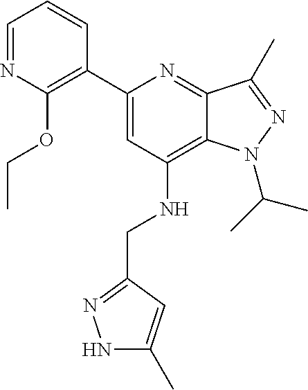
C1=NC(OCC)=C(C2=CC(NCC3=NNC(C)=C3)=C3C(=N2)C(C)=NN3C(C)C)C=C1
